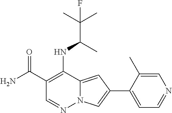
C1(C(N)=O)=C(NC(C(C)(C)F)C)C2=CC(C3=CC=NC=C3C)=CN2N=C1
